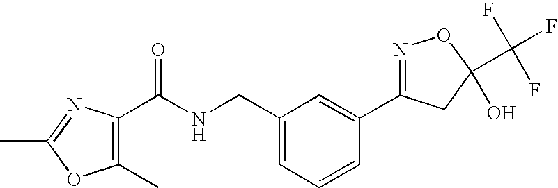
C1(C(NCC2=CC=CC(C3=NOC(C(F)(F)F)(O)C3)=C2)=O)=C(C)OC(C)=N1
